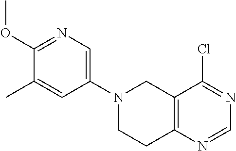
C12=C(N=CN=C1Cl)CCN(C1=CN=C(OC)C(C)=C1)C2
